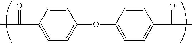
C1=CC(C(C)=O)=CC=C1OC1=CC=C(C(C)=O)C=C1
